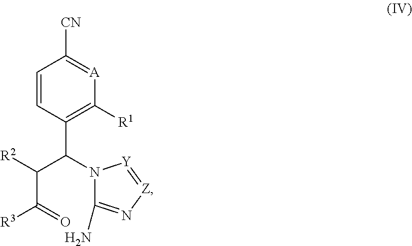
C1=CC(C(C(C(=O)[R3])[R2])N2C(N)=N[Z]=[Y]2)=C([R1])[A]=C1[CN]
